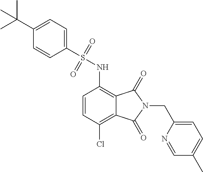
C1(S(NC2=C3C(=C(Cl)C=C2)C(=O)N(CC2=CC=C(C)C=N2)C3=O)(=O)=O)=CC=C(C(C)(C)C)C=C1
